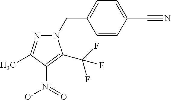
N1(CC2=CC=C(C#N)C=C2)N=C(C)C([N+]([O-])=O)=C1C(F)(F)F
